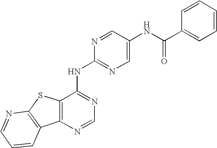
C12=C(N=CN=C1NC1=NC=C(NC(C3=CC=CC=C3)=O)C=N1)C1=C(S2)N=CC=C1
